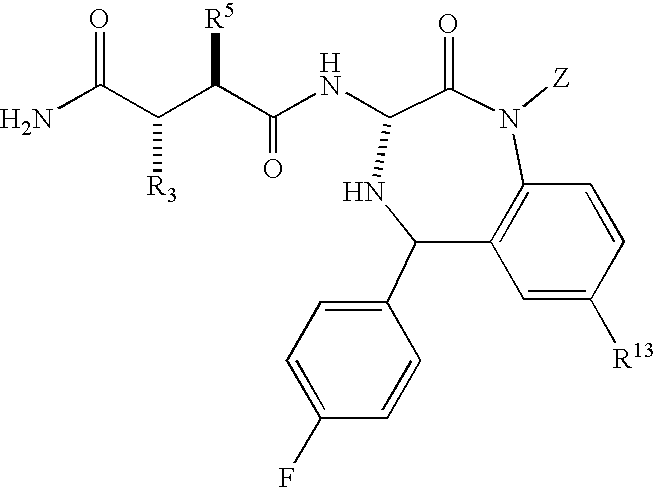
N1([Z])C(=O)C(NC(C([R5])C(C(N)=O)[R3])=O)NC(C2=CC=C(F)C=C2)C2=C1C=CC([R13])=C2
